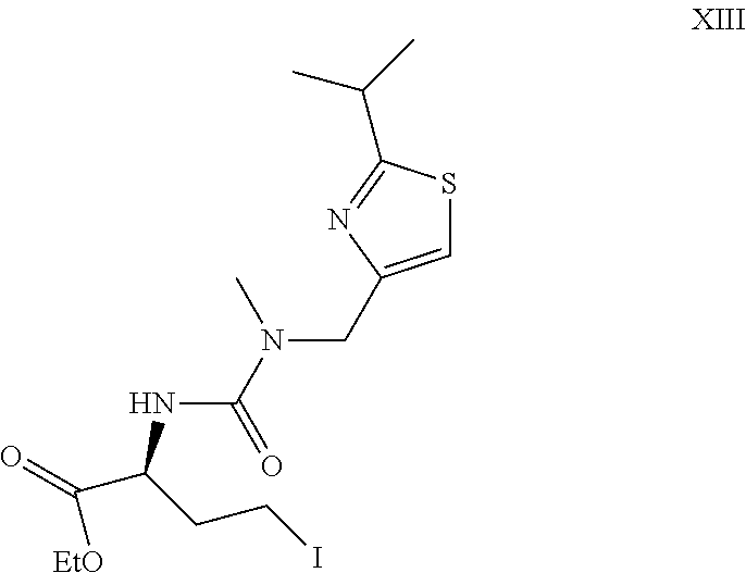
C(C(C(=O)[EtO])NC(N(CC1=CSC(C(C)C)=N1)C)=O)CI
